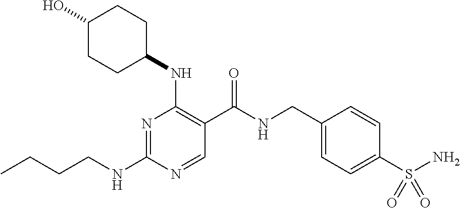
CCCCNC1=NC(NC2CCC(O)CC2)=C(C(NCC2=CC=C(S(N)(=O)=O)C=C2)=O)C=N1
